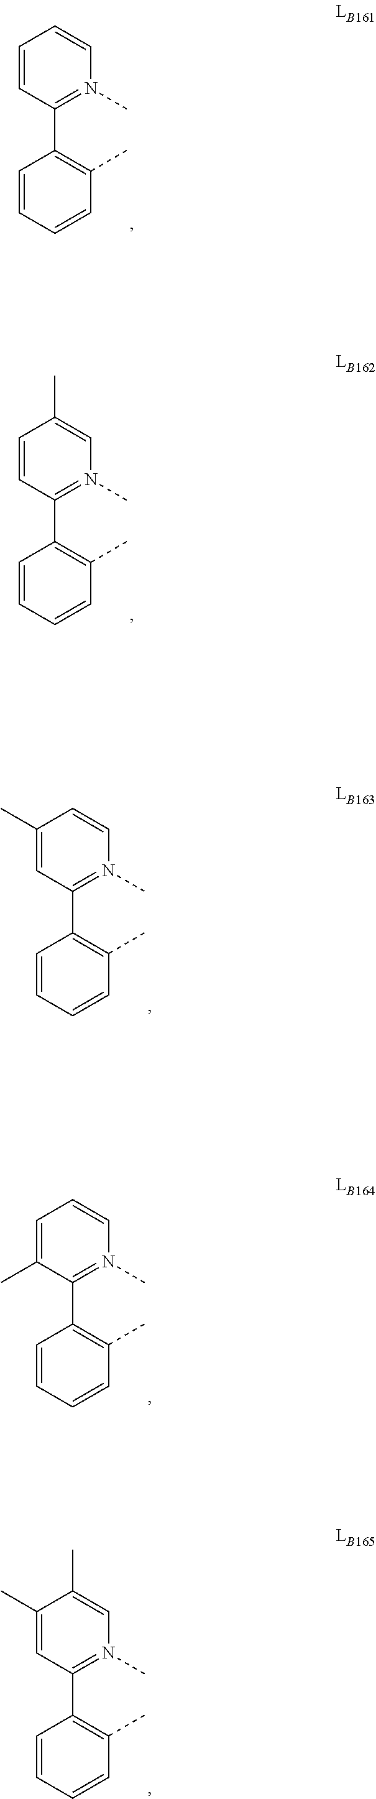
C1=CC=CC(C)=C1C1=N(C)C=CC=C1.C1=CC=CC(C)=C1C1=N(C)C=C(C)C=C1.C1=CC=CC(C)=C1C1=N(C)C=CC(C)=C1.C1=CC=CC(C)=C1C1=N(C)C=CC=C1C.C1=CC=CC(C)=C1C1=N(C)C=C(C)C(C)=C1
